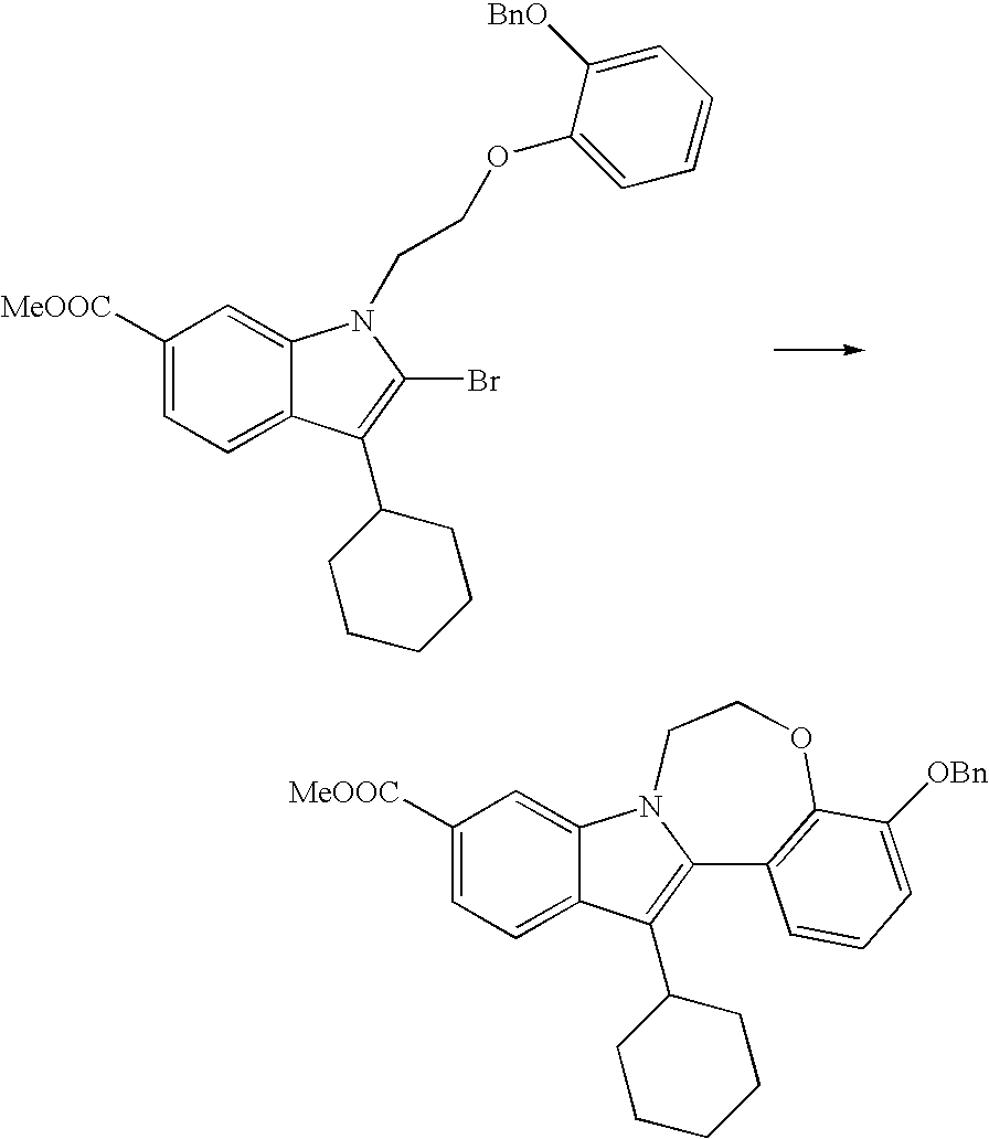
C1([MeOOC])=CC=C2C(=C1)N(CCOC1=CC=CC=C1[BnO])C(Br)=C2C1CCCCC1.C1([MeOOC])=CC=C2C(=C1)N1C(=C2C2CCCCC2)C2=C(OCC1)C([OBn])=CC=C2
